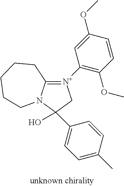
C12=[N+](C3=C(OC)C=CC(OC)=C3)CC(O)(C3=CC=C(C)C=C3)N1CCCCC2
